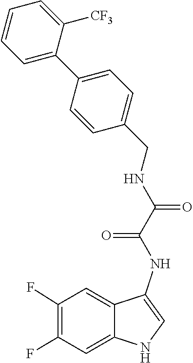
N(C1=CNC2=CC(F)=C(F)C=C12)C(C(NCC1=CC=C(C2=CC=CC=C2[CF3])C=C1)=O)=O
